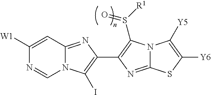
N12C(=NC(C3=C(S([R1])=O)N4C(=N3)SC([Y6])=C4[Y5])=C1I)C=C([W1])N=C2
